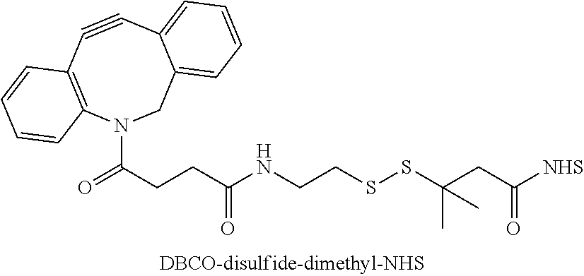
N1(C(CCC(NCCSSC(CC([NHS])=O)(C)C)=O)=O)CC2=CC=CC=C2C#CC2=C1C=CC=C2
